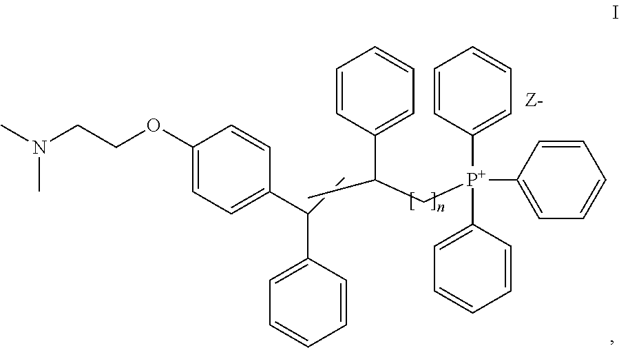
CN(CCOC1=CC=C(C(C)C2=CC=CC=C2)C=C1)C.C(C[P+](C1=CC=CC=C1)(C1=CC=CC=C1)C1=CC=CC=C1)(C)C1=CC=CC=C1
